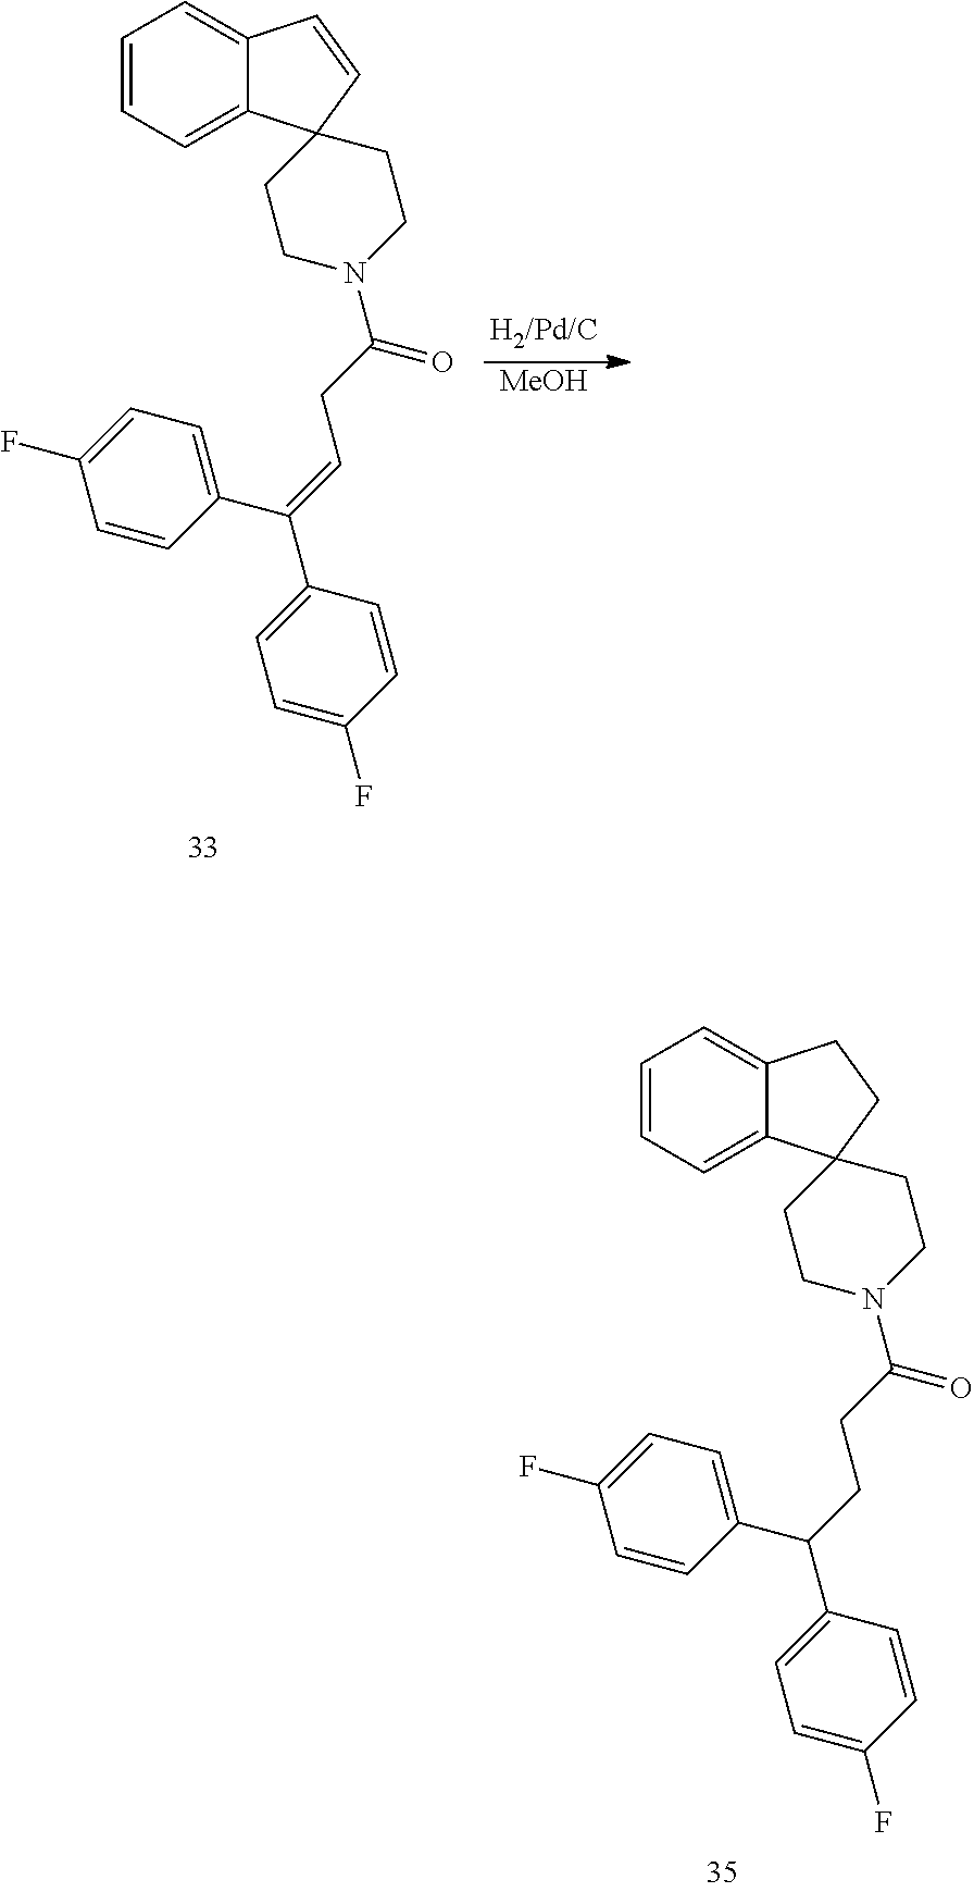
C1=CC(C(C2=CC=C(F)C=C2)=CCC(N2CCC3(C4=CC=CC=C4C=C3)CC2)=O)=CC=C1F.[MeOH].C1=CC(C(C2=CC=C(F)C=C2)CCC(N2CCC3(C4=CC=CC=C4CC3)CC2)=O)=CC=C1F
